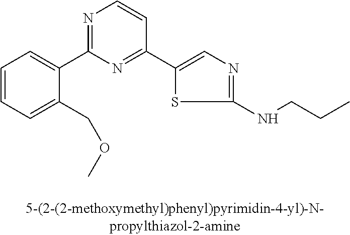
C1=CC=C(COC)C(C2=NC=CC(C3=CN=C(NCCC)S3)=N2)=C1
